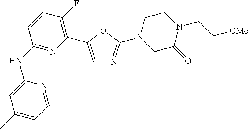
C1(NC2=NC(C3=CN=C(N4CC(=O)N(CC[OMe])CC4)O3)=C(F)C=C2)=CC(C)=CC=N1
